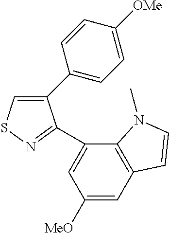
C1(C2=CC=C([OMe])C=C2)=CSN=C1C1=CC([MeO])=CC2=C1N(C)C=C2
